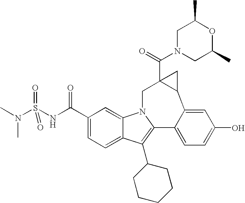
N1(C(=O)C23C(C4=CC(O)=CC=C4C4=C(C5CCCCC5)C5=CC=C(C(=O)NS(N(C)C)(=O)=O)C=C5N4C2)C3)CC(C)OC(C)C1
